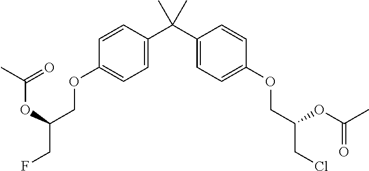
C1=C(C(C2=CC=C(OCC(CCl)OC(C)=O)C=C2)(C)C)C=CC(OCC(CF)OC(=O)C)=C1
